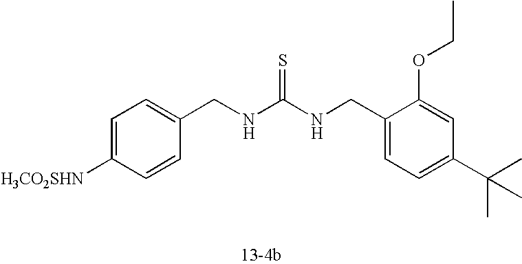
C1=C([H3CO2SHN])C=CC(CNC(NCC2=CC=C(C(C)(C)C)C=C2OCC)=S)=C1
